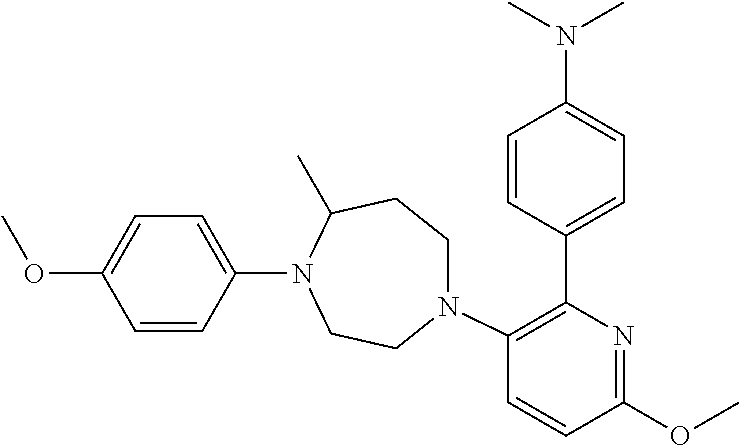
C1=CC(N2C(C)CCN(C3=C(C4=CC=C(N(C)C)C=C4)N=C(OC)C=C3)CC2)=CC=C1OC
